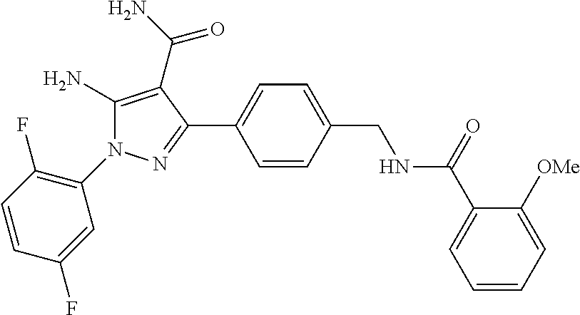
C1(N2C(N)=C(C(N)=O)C(C3=CC=C(CNC(C4=CC=CC=C4[OMe])=O)C=C3)=N2)=C(F)C=CC(F)=C1
